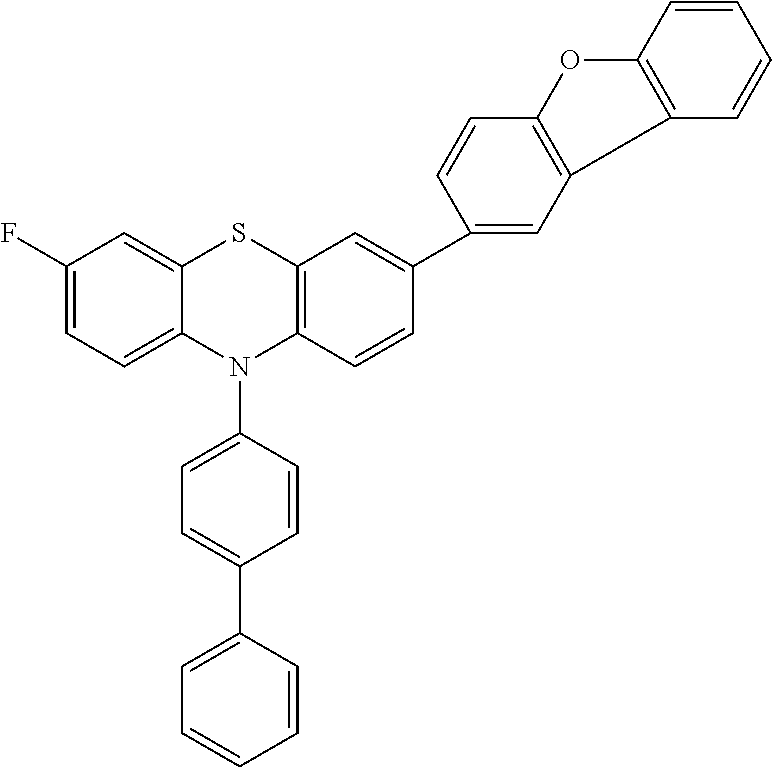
C1(F)=CC=C2C(=C1)SC1=C(N2C2=CC=C(C3=CC=CC=C3)C=C2)C=CC(C2=CC3=C(C=C2)OC2=C3C=CC=C2)=C1
